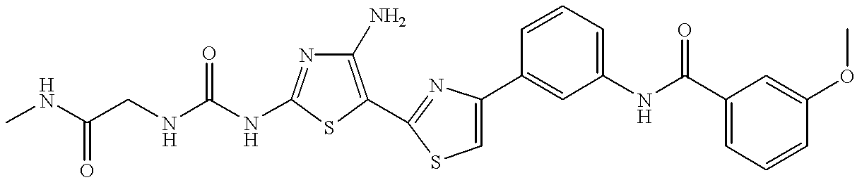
C(NC1=NC(N)=C(C2=NC(C3=CC(NC(C4=CC=CC(OC)=C4)=O)=CC=C3)=CS2)S1)(NCC(NC)=O)=O
